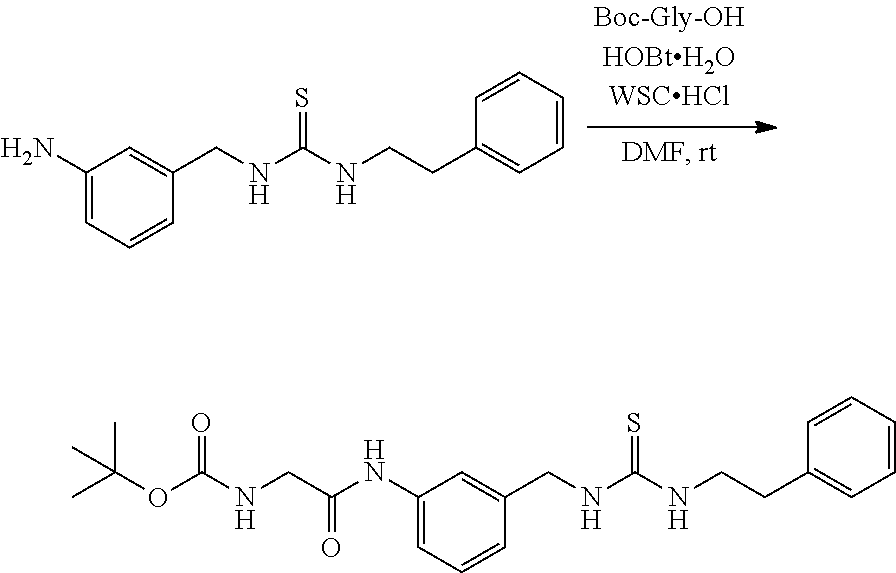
NC1=CC=CC(CNC(NCCC2=CC=CC=C2)=S)=C1.CC(OC(NCC(NC1=CC=CC(CNC(NCCC2=CC=CC=C2)=S)=C1)=O)=O)(C)C
